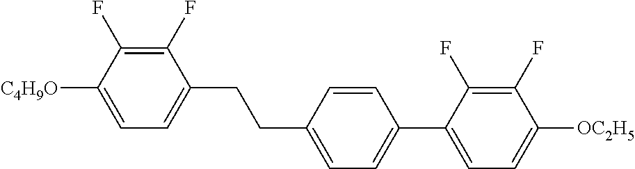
C1(F)=C(F)C([C4H9O])=CC=C1CCC1=CC=C(C2=CC=C([OC2H5])C(F)=C2F)C=C1
